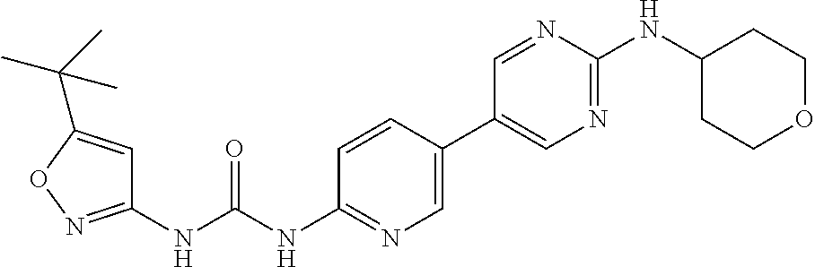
C1(C2=CN=C(NC3CCOCC3)N=C2)=CN=C(NC(NC2=NOC(C(C)(C)C)=C2)=O)C=C1
